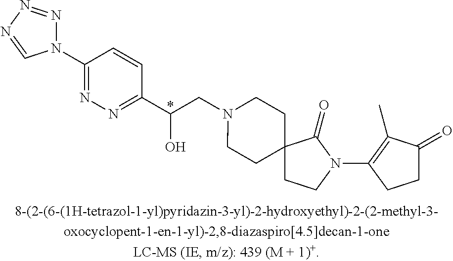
*.N1=C(N2N=NN=C2)C=CC(C(O)CN2CCC3(CC2)CCN(C2=C(C)C(=O)CC2)C3=O)=N1
